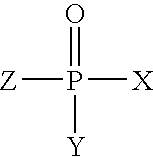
[Z]P(=O)([Y])[X]
